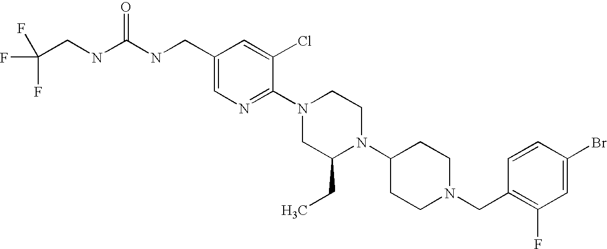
C1(Br)=CC(F)=C(CN2CCC(N3C(CC)CN(C4=NC=C(CNC(NCC(F)(F)F)=O)C=C4Cl)CC3)CC2)C=C1
